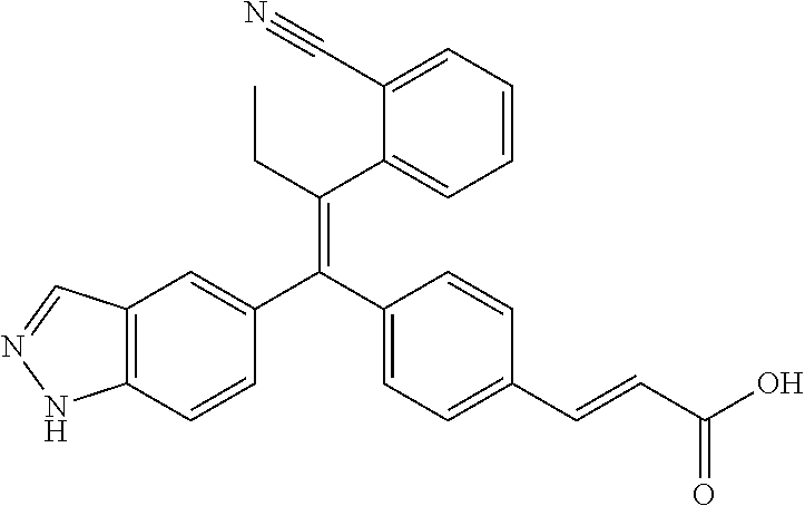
C12=C(C=CC(C(C3=CC=C(C=CC(O)=O)C=C3)=C(CC)C3=CC=CC=C3C#N)=C1)NN=C2
